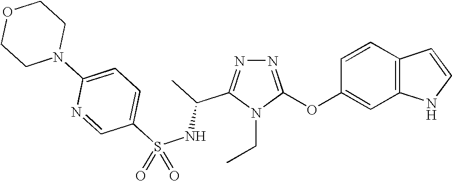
N1=C(OC2=CC3=C(C=C2)C=CN3)N(CC)C(C(C)NS(C2=CC=C(N3CCOCC3)N=C2)(=O)=O)=N1
